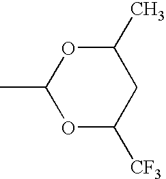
CC1OC([CF3])CC(C)O1
